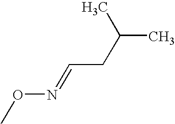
CON=CCC(C)C
